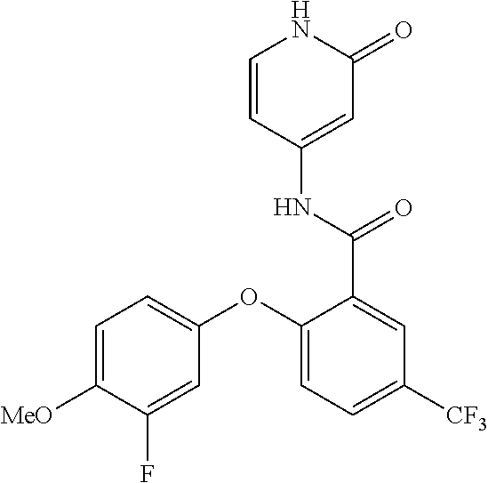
C1=CC(NC(C2=CC([CF3])=CC=C2OC2=CC=C([MeO])C(F)=C2)=O)=CC(=O)N1
